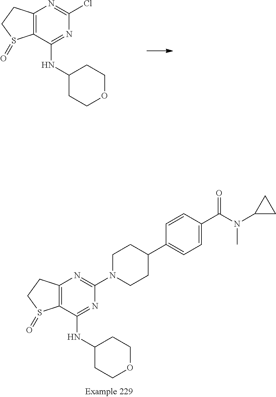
C12=C(C(NC3CCOCC3)=NC(Cl)=N1)S(=O)CC2.C12=C(C(NC3CCOCC3)=NC(N3CCC(C4=CC=C(C(N(C5CC5)C)=O)C=C4)CC3)=N1)S(=O)CC2
